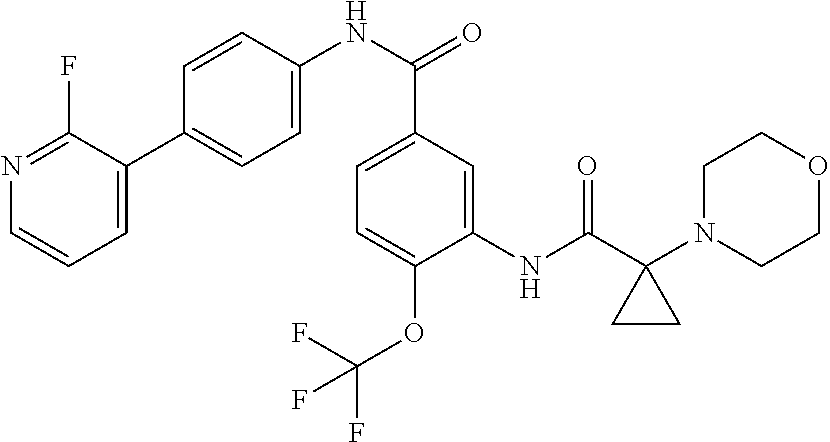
C1(NC(C2(N3CCOCC3)CC2)=O)=CC(C(NC2=CC=C(C3=CC=CN=C3F)C=C2)=O)=CC=C1OC(F)(F)F
